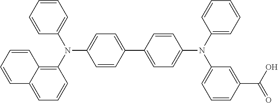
C1=C(N(C2=C3C(=CC=C2)C=CC=C3)C2=CC=CC=C2)C=CC(C2=CC=C(N(C3=CC=CC=C3)C3=CC=CC(C(O)=O)=C3)C=C2)=C1
